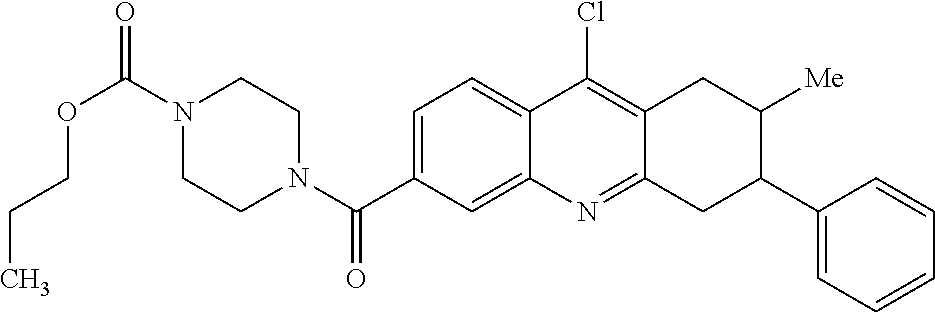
N1(C(OCCC)=O)CCN(C(=O)C2=CC=C3C(=C2)N=C2C(=C3Cl)CC([Me])C(C3=CC=CC=C3)C2)CC1
